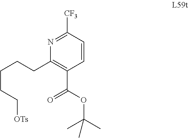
C1(CCCCC[OTs])=C(C(OC(C)(C)C)=O)C=CC([CF3])=N1
